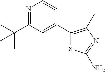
C1(C2=CC(C(C)(C)C)=NC=C2)=C(C)N=C(N)S1
